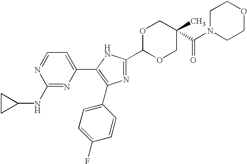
C1(NC2CC2)=NC(C2=C(C3=CC=C(F)C=C3)N=C(C3OCC(C)(C(N4CCOCC4)=O)CO3)N2)=CC=N1
